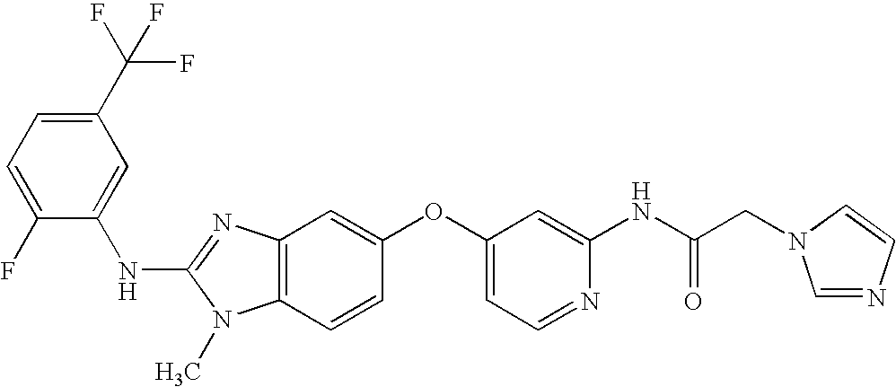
C1(C(F)(F)F)=CC=C(F)C(NC2=NC3=C(N2C)C=CC(OC2=CC=NC(NC(CN4C=NC=C4)=O)=C2)=C3)=C1
